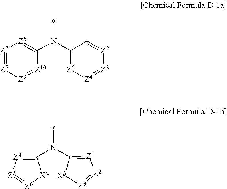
[Z7]1=[Z8][Z9]=[Z10]C(N(C2=[Z5][Z4]=[Z3][Z2]=C2)*)=[Z6]1.C1(N(C2=[Z1][Z2]=[Z3][Xb]2)*)=[Z4][Z5]=[Z6][Xa]1
